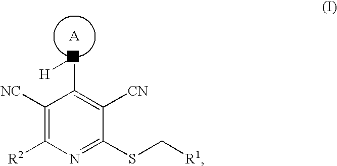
[A].C(C1=C([CN])C(SC[R1])=NC([R2])=C1[NC])[H]
